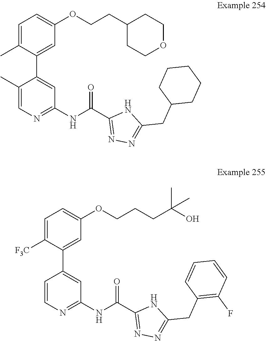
N1C(CC2=C(F)C=CC=C2)=NN=C1C(NC1=NC=CC(C2=CC(OCCCC(C)(O)C)=CC=C2[F3C])=C1)=O.N1C(CC2CCCCC2)=NN=C1C(NC1=NC=C(C)C(C2=CC(OCCC3CCOCC3)=CC=C2C)=C1)=O
